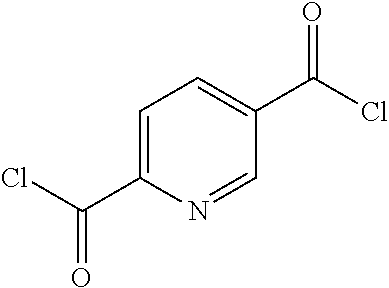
C1=C(C(Cl)=O)N=CC(C(Cl)=O)=C1
